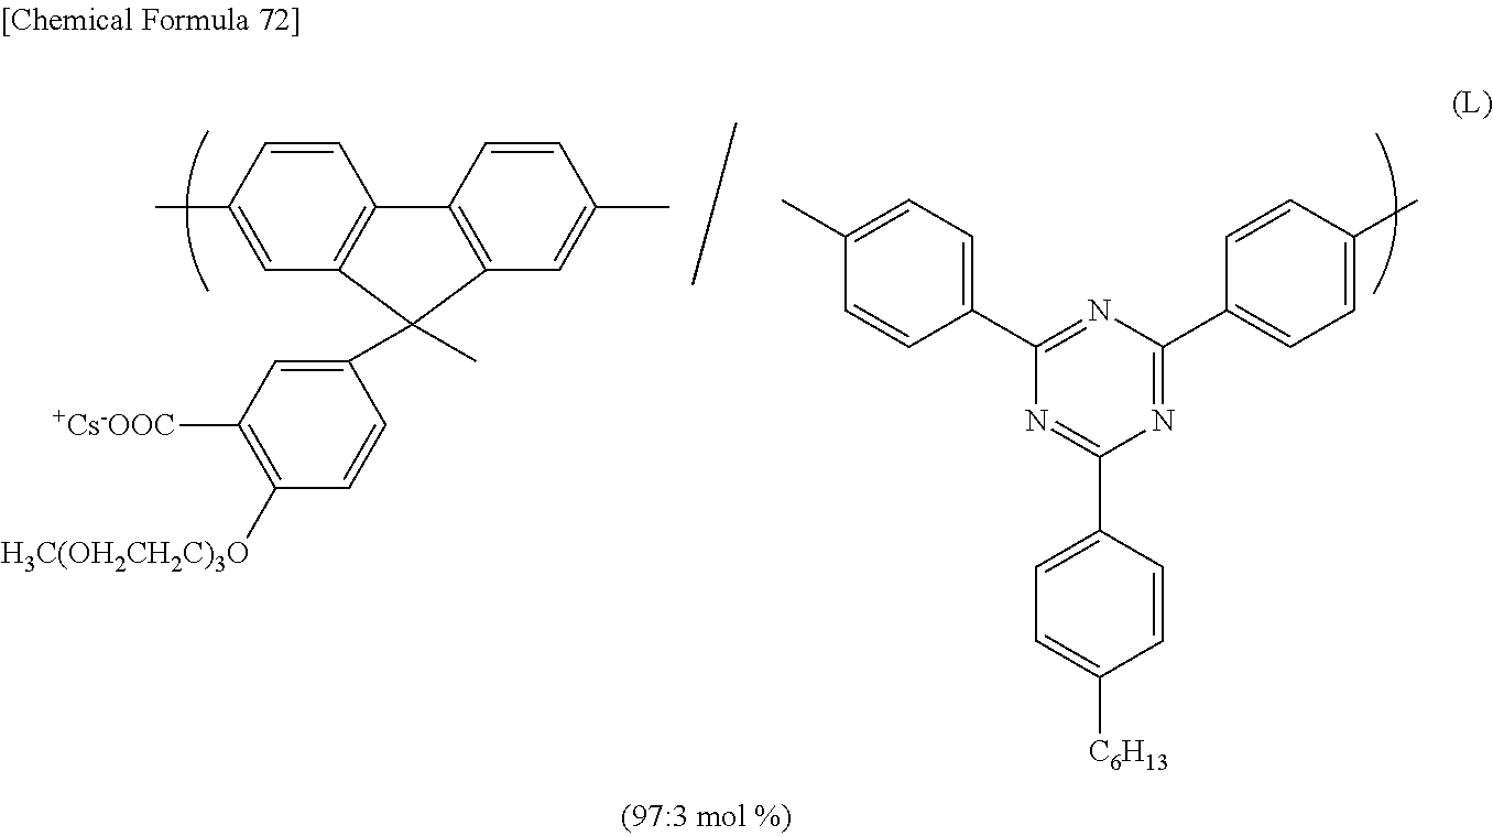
C1=C(C)C=CC2=C1C(C1=CC([+Cs-OOC])=C([H3C(OH2CH2C)3O])C=C1)(C)C1=C2C=CC(C)=C1.N1=C(C2=CC=C([C6H13])C=C2)N=C(C2=CC=C(C)C=C2)N=C1C1=CC=C(C)C=C1
